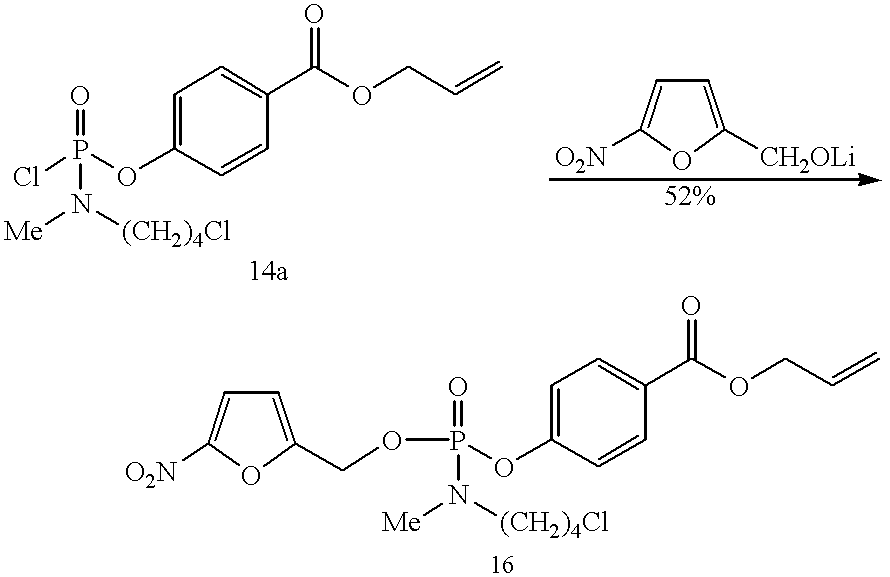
C1=C(OP(Cl)(=O)N([Me])[(CH2)4Cl])C=CC(C(OCC=C)=O)=C1.C1=C([CH2OLi])OC([O2N])=C1.C1=C(OP(OCC2=CC=C([O2N])O2)(=O)N([Me])[(CH2)4Cl])C=CC(C(OCC=C)=O)=C1
